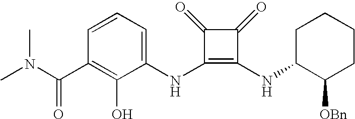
CN(C(C1=C(O)C(NC2=C(NC3C([OBn])CCCC3)C(=O)C2=O)=CC=C1)=O)C
